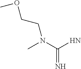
CN(C(N)=N)CCOC
